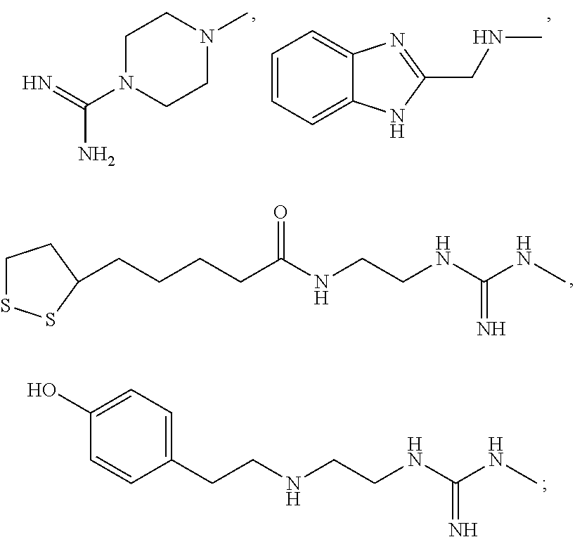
C1N(C(N)=N)CCN(C)C1.C1=CC=C2C(=C1)N=C(CNC)N2.C1SSC(CCCCC(NCCNC(NC)=N)=O)C1.C1=C(O)C=CC(CCNCCNC(NC)=N)=C1
